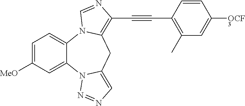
C1=C([MeO])C=C2C(=C1)N1C(=C(C#CC3=C(C)C=C([OCF3])C=C3)N=C1)CC1=CN=NN21
